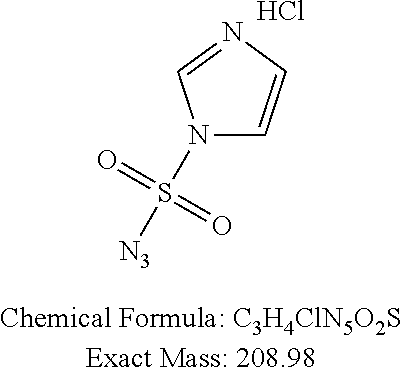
N1(S(=O)(=O)[N3])C=CN=C1.Cl
